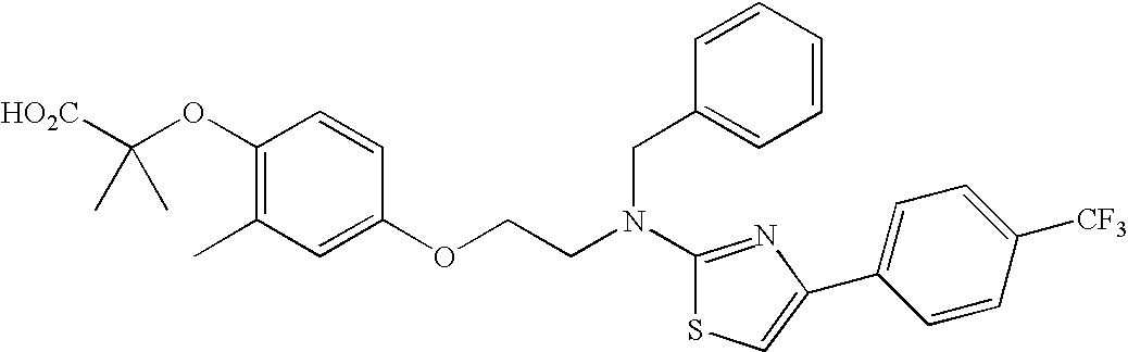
[HO2C]C(OC1=C(C)C=C(OCCN(C2=NC(C3=CC=C([CF3])C=C3)=CS2)CC2=CC=CC=C2)C=C1)(C)C
